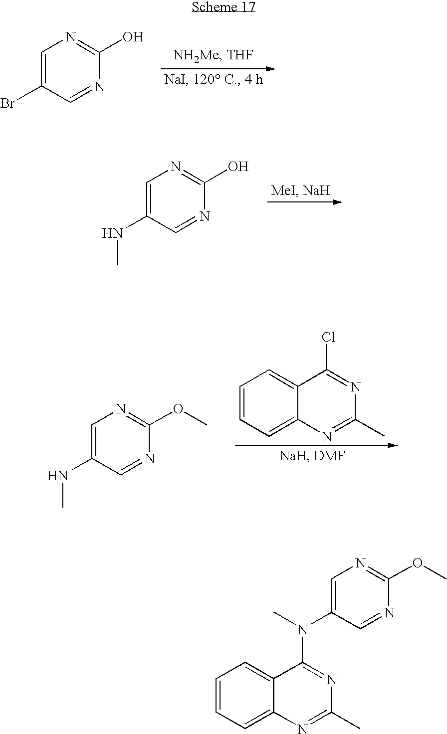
C1=C(Br)C=NC(O)=N1.C1=C(NC)C=NC(O)=N1.C1=CC=C2C(=C1)C(Cl)=NC(C)=N2.C1=C(NC)C=NC(OC)=N1.C1=CC=C2C(=C1)C(N(C)C1=CN=C(OC)N=C1)=NC(C)=N2
